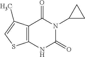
C12=C(NC(=O)N(C3CC3)C1=O)SC=C2C
